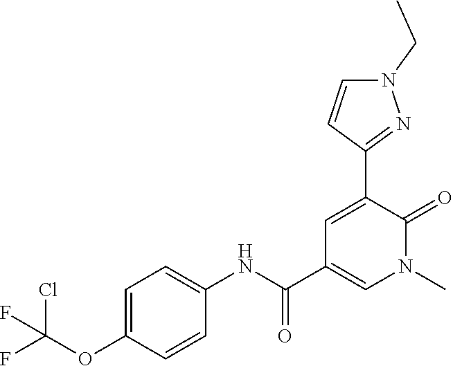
C1=C(C2=NN(CC)C=C2)C(=O)N(C)C=C1C(NC1=CC=C(OC(F)(Cl)F)C=C1)=O
